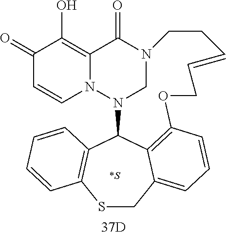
N12CN(C3C4=C(SCC5=CC=CC(=C35)OCC=CCC1)C=CC=C4)N1C=CC(=O)C(O)=C1C2=O
